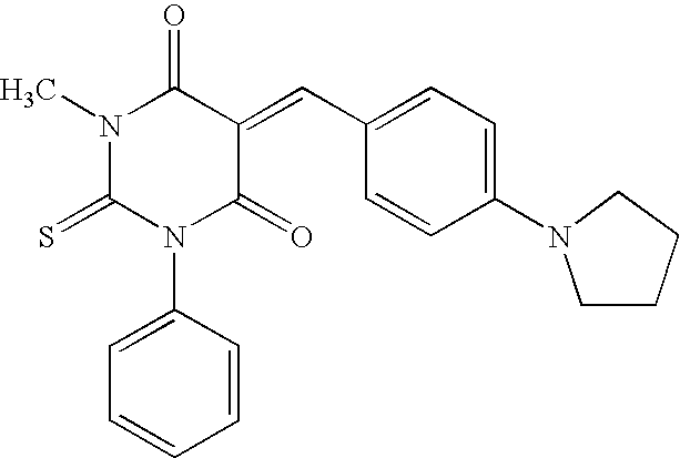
O=C1C(=CC2=CC=C(N3CCCC3)C=C2)C(=O)N(C)C(=S)N1C1=CC=CC=C1
